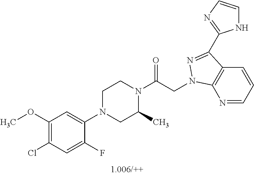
C1(OC)=C(Cl)C=C(F)C(N2CC(C)N(C(CN3C4=C(C=CC=N4)C(C4=NC=CN4)=N3)=O)CC2)=C1
